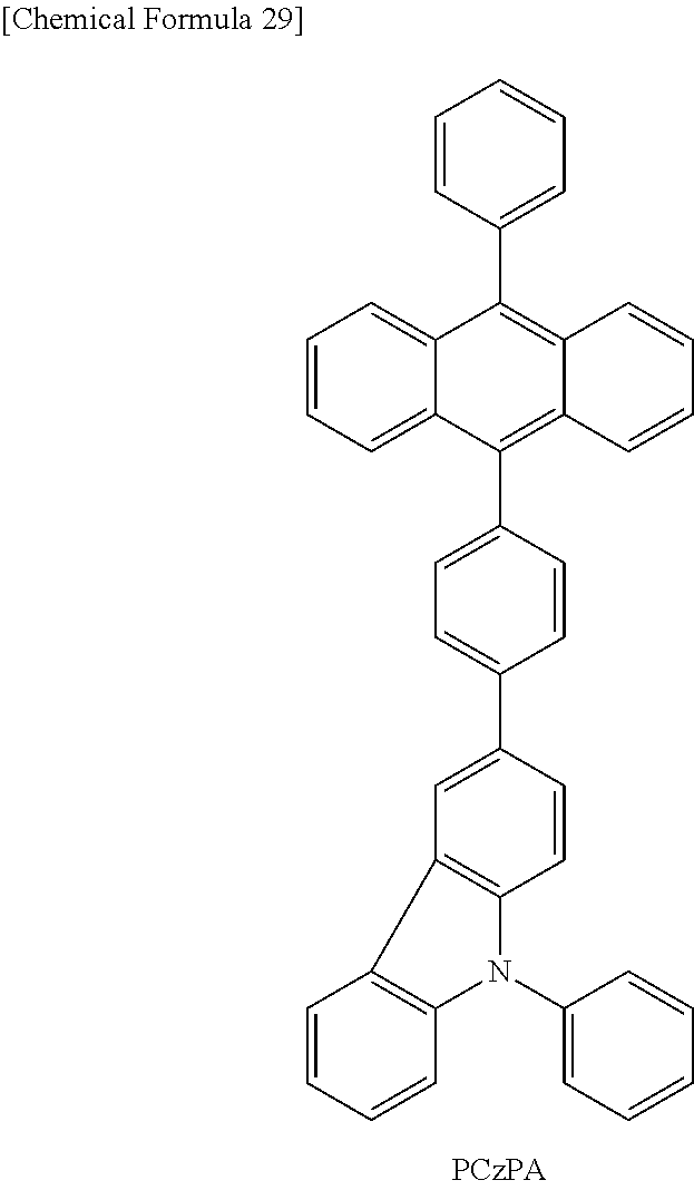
C1=CC(C2=C3C=CC=CC3=C(C3=CC=C(C4=CC5=C(C=C4)N(C4=CC=CC=C4)C4=C5C=CC=C4)C=C3)C3=CC=CC=C23)=CC=C1
